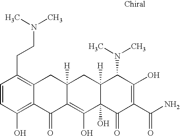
C1=CC(O)=C2C(=C1CCN(C)C)CC1([H])C(=C(O)C3(O)C([H])(C1)C(N(C)C)C(O)=C(C(N)=O)C3=O)C2=O
